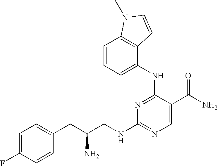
N1=C(NC2=CC=CC3=C2C=CN3C)C(C(N)=O)=CN=C1NCC(CC1=CC=C(F)C=C1)N
